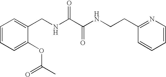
C1(OC(C)=O)=CC=CC=C1CNC(C(NCCC1=NC=CC=C1)=O)=O
